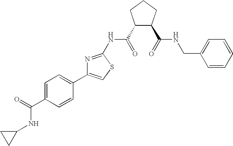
C1(C(=O)NC2=NC(C3=CC=C(C(=O)NC4CC4)C=C3)=CS2)C(C(=O)NCC2=CC=CC=C2)CCC1
